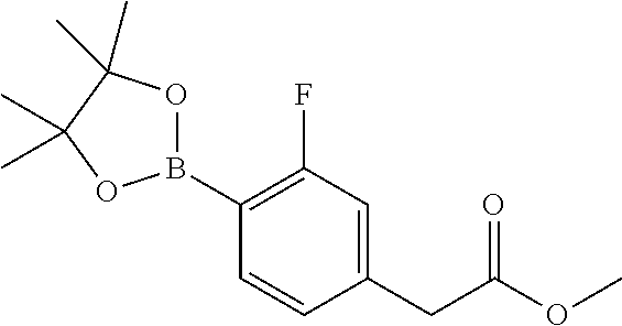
C1(B2OC(C)(C)C(C)(C)O2)=C(F)C=C(CC(OC)=O)C=C1
